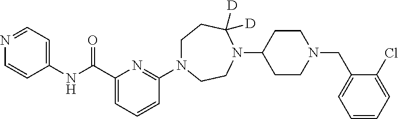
C1(NC(C2=CC=CC(N3CCC([D])([D])N(C4CCN(CC5=CC=CC=C5Cl)CC4)CC3)=N2)=O)=CC=NC=C1
